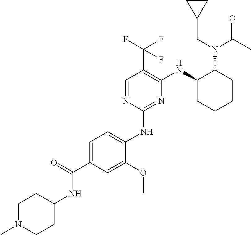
C1(NC2=CC=C(C(NC3CCN(C)CC3)=O)C=C2OC)=NC(NC2CCCCC2N(C(=O)C)CC2CC2)=C(C(F)(F)F)C=N1
